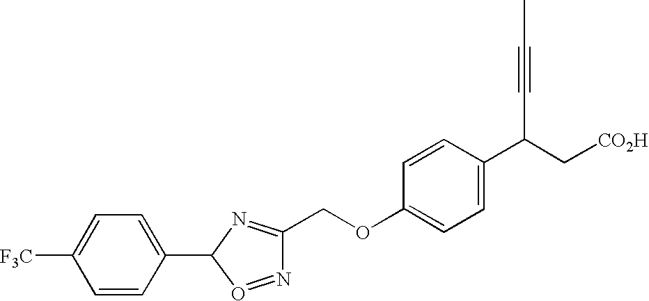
C(OC1=CC=C(C(C#CC)C[CO2H])C=C1)C1=NC(C2=CC=C([F3C])C=C2)O=N1
